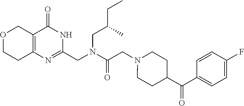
O1CCC2=C(C1)C(=O)NC(CN(C(CN1CCC(C(C3=CC=C(F)C=C3)=O)CC1)=O)CC(C)CC)=N2
